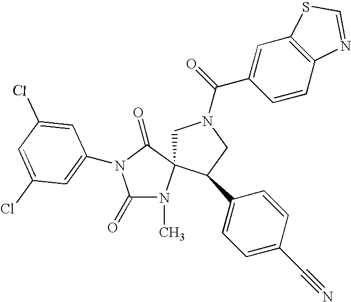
ClC1=CC(N2C(=O)N(C)C3(CN(C(=O)C4=CC5=C(C=C4)N=CS5)CC3C3=CC=C(C#N)C=C3)C2=O)=CC(Cl)=C1
